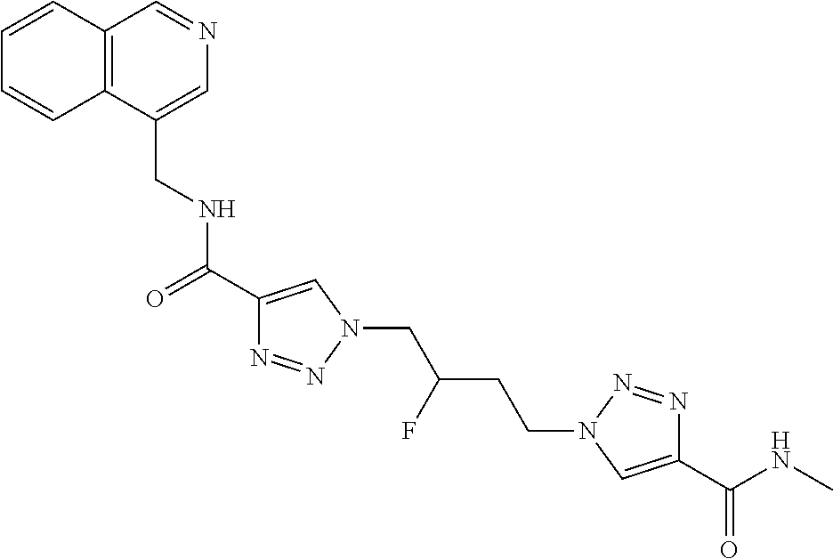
C12=C(C(CNC(C3=CN(CC(CCN4C=C(C(NC)=O)N=N4)F)N=N3)=O)=CN=C1)C=CC=C2
